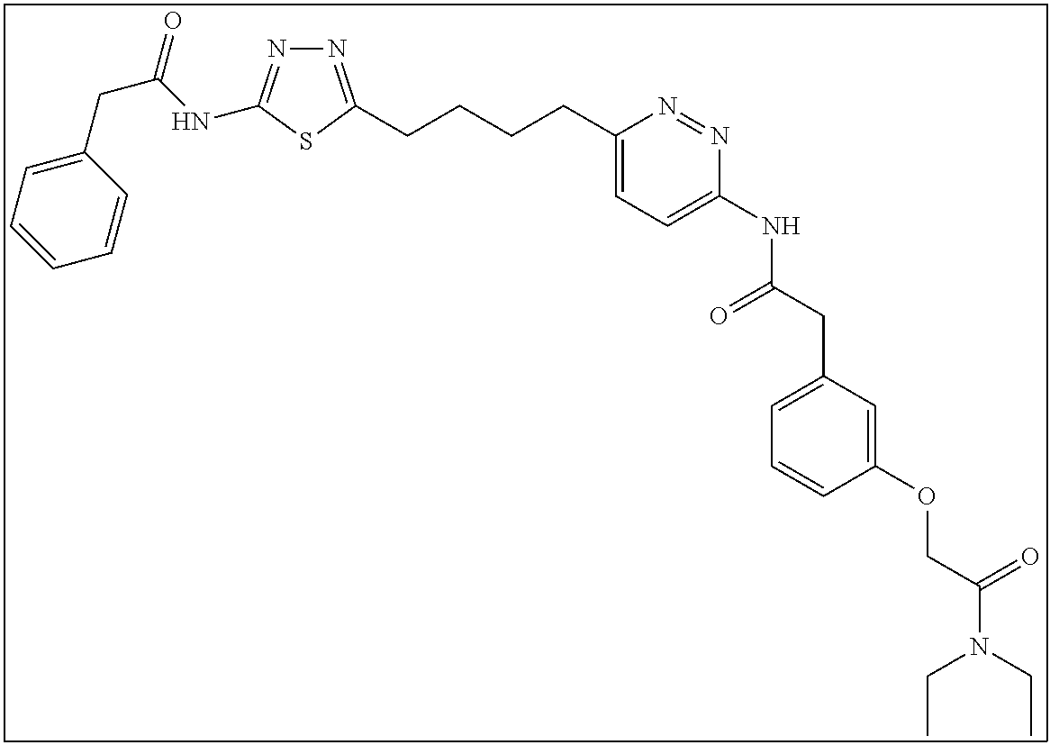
N1=C(CCCCC2=CC=C(NC(CC3=CC=CC(OCC(N(CC)CC)=O)=C3)=O)N=N2)SC(NC(CC2=CC=CC=C2)=O)=N1
